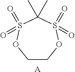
C1COS(=O)(=O)C(C)(C)S(=O)(=O)O1.[A]
